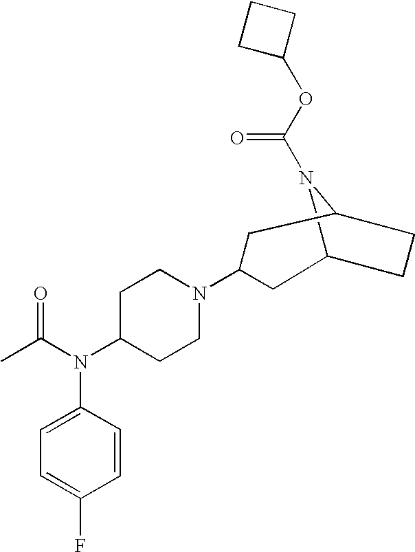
C12N(C(OC3CCC3)=O)C(CC1)CC(N1CCC(N(C(C)=O)C3=CC=C(F)C=C3)CC1)C2
